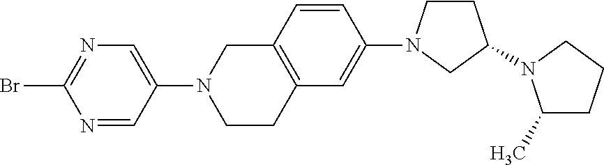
C1(C)CCCN1C1CCN(C2=CC3=C(C=C2)CN(C2=CN=C(Br)N=C2)CC3)C1
